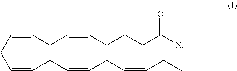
C(=CCC=CCC=CCC=CCC)CC=CCCCC([X])=O
